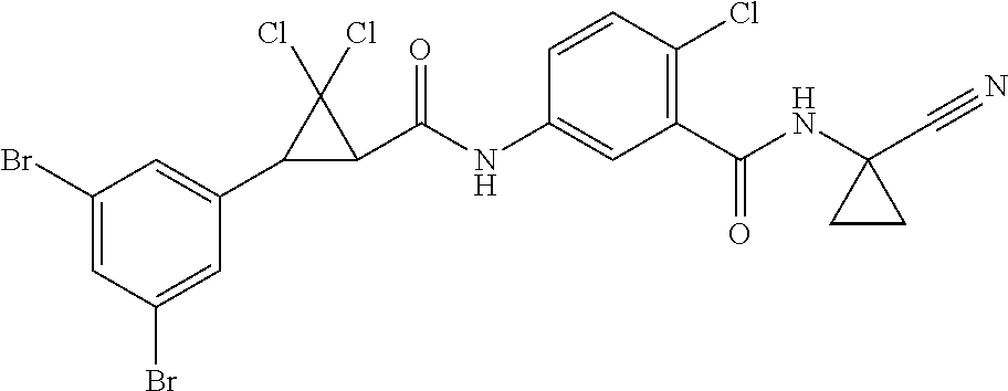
C1(Br)=CC(Br)=CC(C2C(C(NC3=CC(C(NC4(C#N)CC4)=O)=C(Cl)C=C3)=O)C2(Cl)Cl)=C1
